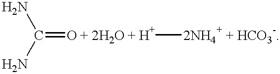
NC(N)=[O + 2H2O + H+][2NH4+ + HCO3-]
